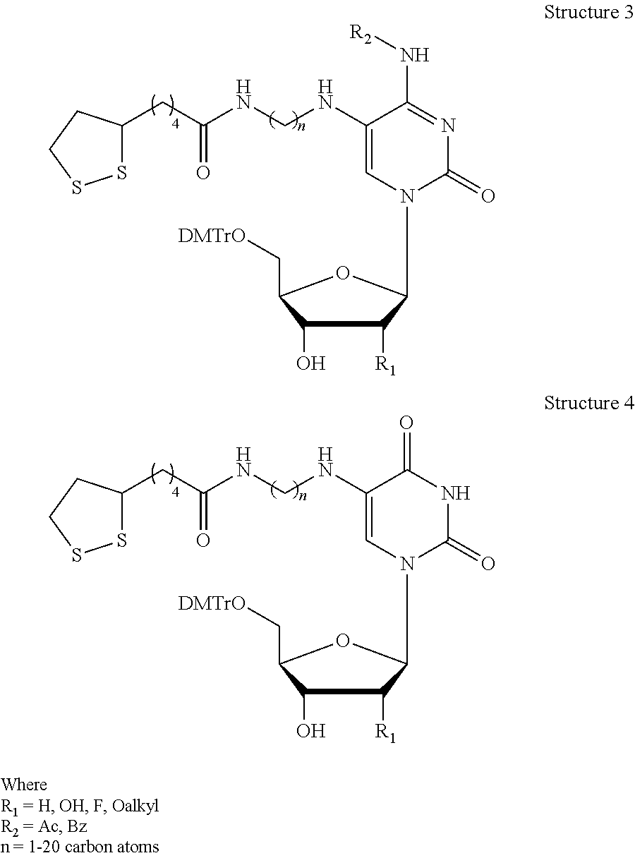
N1=C(N[R2])C(NCNC(CC2SSCC2)=O)=CN(C2C([R1])C(O)C(C[DMTrO])O2)C1=O.N1C(=O)N(C2C([R1])C(O)C(C[DMTrO])O2)C=C(NCNC(CC2SSCC2)=O)C1=O
